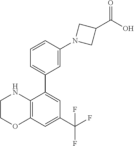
C1=CC(N2CC(C(O)=O)C2)=CC(C2=CC(C(F)(F)F)=CC3=C2NCCO3)=C1
